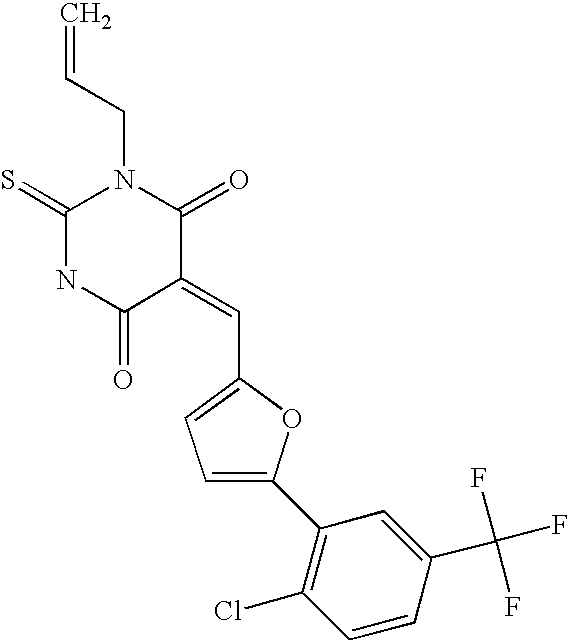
C1=C(C2=C(Cl)C=CC(C(F)(F)F)=C2)OC(C=C2C(=O)N(CC=C)C(=S)NC2=O)=C1
